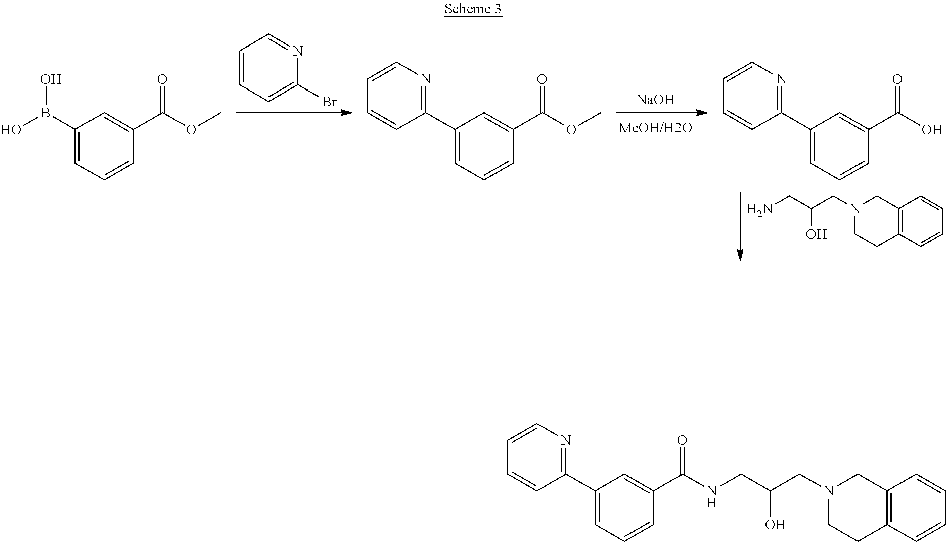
[NaOH].C1=NC(Br)=CC=C1.C1(C(O)=O)=CC(C2=NC=CC=C2)=CC=C1.C1(C(OC)=O)=CC(C2=NC=CC=C2)=CC=C1.C1(C(OC)=O)=CC(B(O)O)=CC=C1.C(C(CN1CCC2=C(C1)C=CC=C2)O)N.C(C(CN1CCC2=C(C1)C=CC=C2)O)NC(C1=CC(C2=NC=CC=C2)=CC=C1)=O
